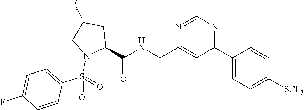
N1=C(C2=CC=C([SCF3])C=C2)C=C(CNC(=O)C2N(S(C3=CC=C(F)C=C3)(=O)=O)CC(F)C2)N=C1
